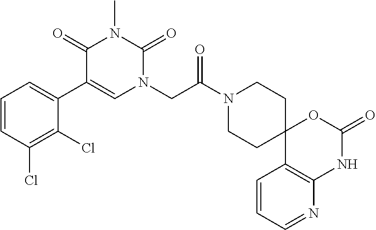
C1=CC(Cl)=C(Cl)C(C2=CN(CC(N3CCC4(CC3)C3=C(NC(=O)O4)N=CC=C3)=O)C(=O)N(C)C2=O)=C1
